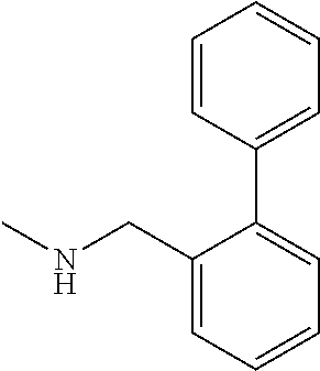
C1(CNC)=CC=CC=C1C1=CC=CC=C1
